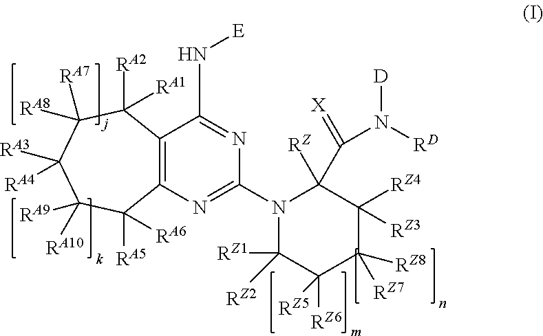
C12=C(N=C(N3C([RZ1])([RZ2])C([RZ6])([RZ5])C([RZ8])([RZ7])C([RZ4])([RZ3])C3([RZ])C(=[X])N([RD])[D])N=C1N[E])C([RA5])([RA6])C([RA10])([RA9])C([RA3])([RA4])C([RA7])([RA8])C2([RA2])[RA1]
